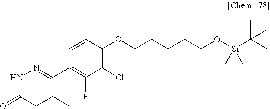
C1(C2=NNC(=O)CC2C)=C(F)C(Cl)=C(OCCCCCO[Si](C(C)(C)C)(C)C)C=C1
